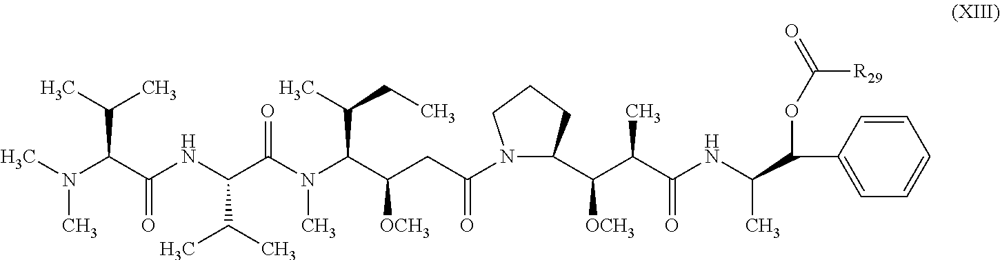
CN(C(C(NC(C(=O)N(C(C(CC(N1C(C(C(C(NC(C(C2=CC=CC=C2)OC([R29])=O)C)=O)C)[OCH3])CCC1)=O)[OCH3])C(CC)C)C)C(C)C)=O)C(C)C)C
